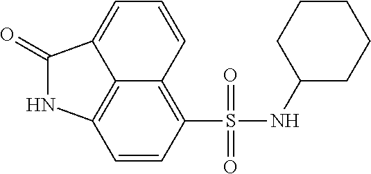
C12=C3C=CC(S(NC4CCCCC4)(=O)=O)=C1C=CC=C2C(=O)N3
